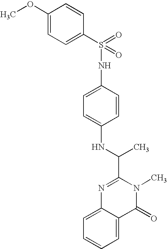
N(C1=CC=C(NS(C2=CC=C(OC)C=C2)(=O)=O)C=C1)C(C)C1=NC2=CC=CC=C2C(=O)N1C
